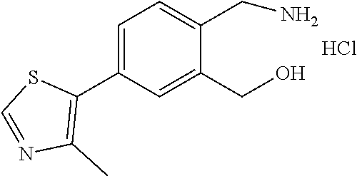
C1=C(C2=C(C)N=CS2)C=C(CO)C(CN)=C1.Cl
